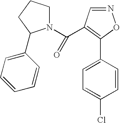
N1(C(=O)C2=C(C3=CC=C(Cl)C=C3)ON=C2)CCCC1C1=CC=CC=C1
